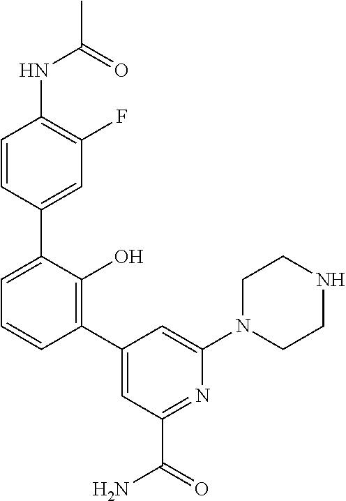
C1=CC(C2=CC=CC(C3=CC(C(=O)N)=NC(N4CCNCC4)=C3)=C2O)=CC(F)=C1NC(C)=O
